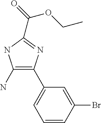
C1=CC(Br)=CC(C2=C(N)NC(C(OCC)=O)=N2)=C1
